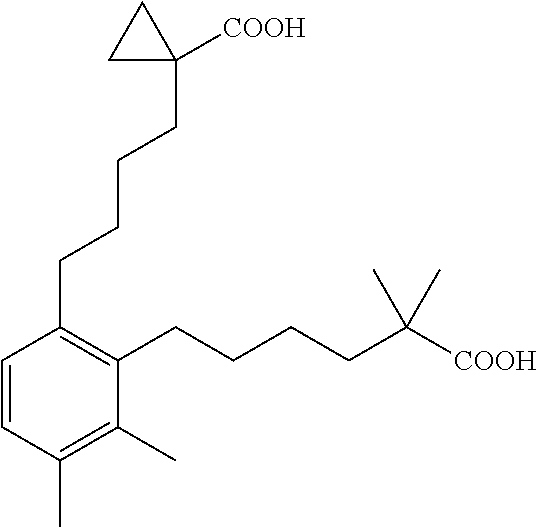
C1=CC(C)=C(C)C(CCCCC([COOH])(C)C)=C1CCCCC1([COOH])CC1
